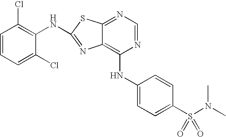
C1(NC2=C(Cl)C=CC=C2Cl)=NC2=C(NC3=CC=C(S(N(C)C)(=O)=O)C=C3)N=CN=C2S1
